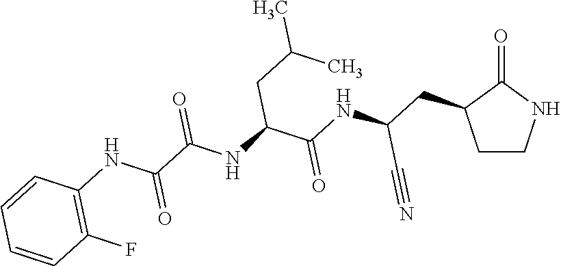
C1CNC(=O)C1CC(NC(C(NC(C(NC1=C(F)C=CC=C1)=O)=O)CC(C)C)=O)C#N
